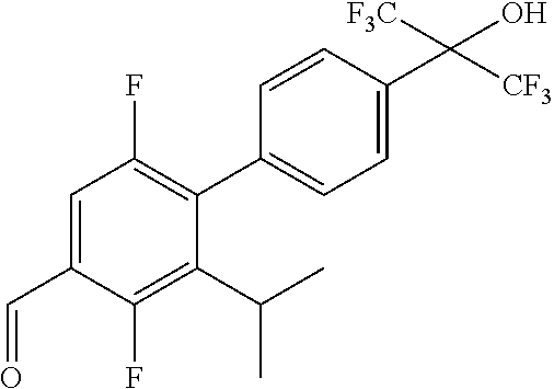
C1=CC(C(O)([F3C])[CF3])=CC=C1C1=C(F)C=C(C=O)C(F)=C1C(C)C
